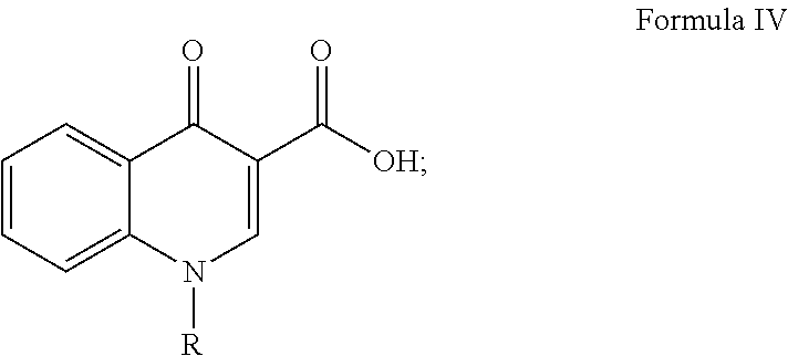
C1=CC=C2C(=C1)C(=O)C(C([OH])=O)=CN2[R]
